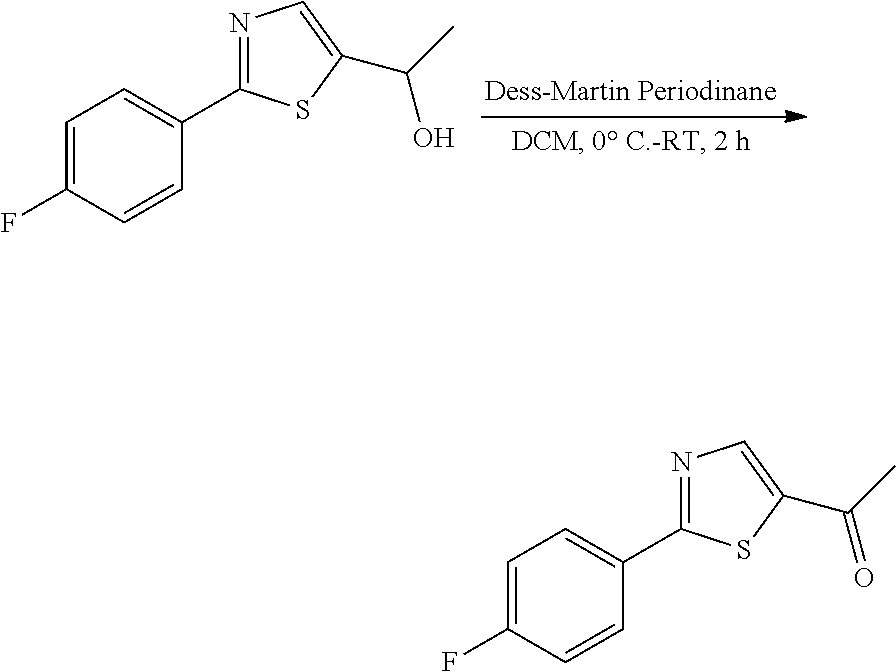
C1=C(F)C=CC(C2=NC=C(C(O)C)S2)=C1.C1=C(F)C=CC(C2=NC=C(C(=O)C)S2)=C1
